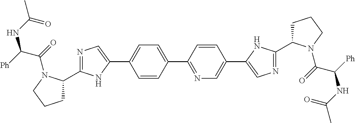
N1=C(C2CCCN2C(=O)C([Ph])NC(=O)C)NC(C2=CC=C(C3=NC=C(C4=CN=C(C5CCCN5C(=O)C(NC(=O)C)[Ph])N4)C=C3)C=C2)=C1
